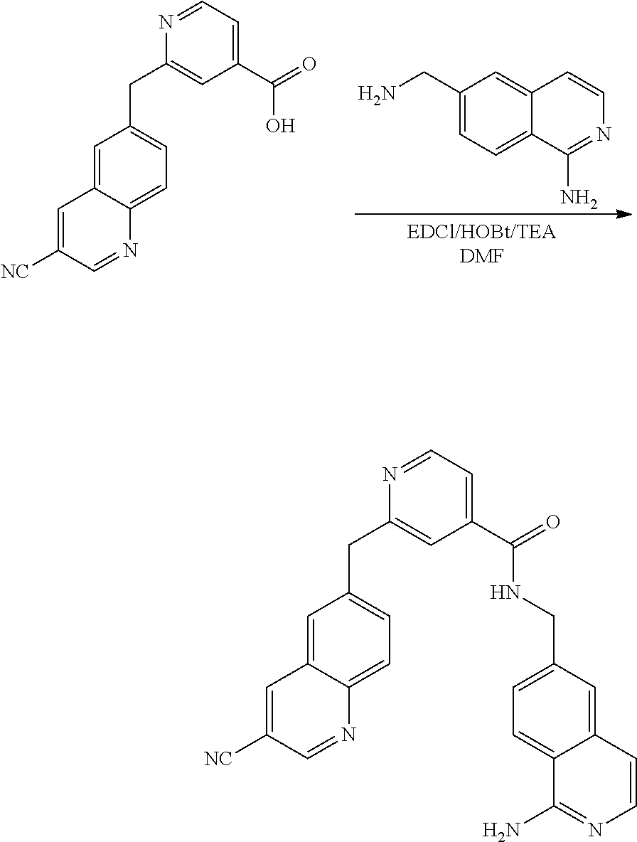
C1(CN)=CC=C2C(=C1)C=CN=C2N.C1=C2C(=CC=C1CC1=CC(C(=O)O)=CC=N1)N=CC([NC])=C2.C1=C2C(=CC=C1CC1=CC(C(=O)NCC3=CC=C4C(=C3)C=CN=C4N)=CC=N1)N=CC([NC])=C2
